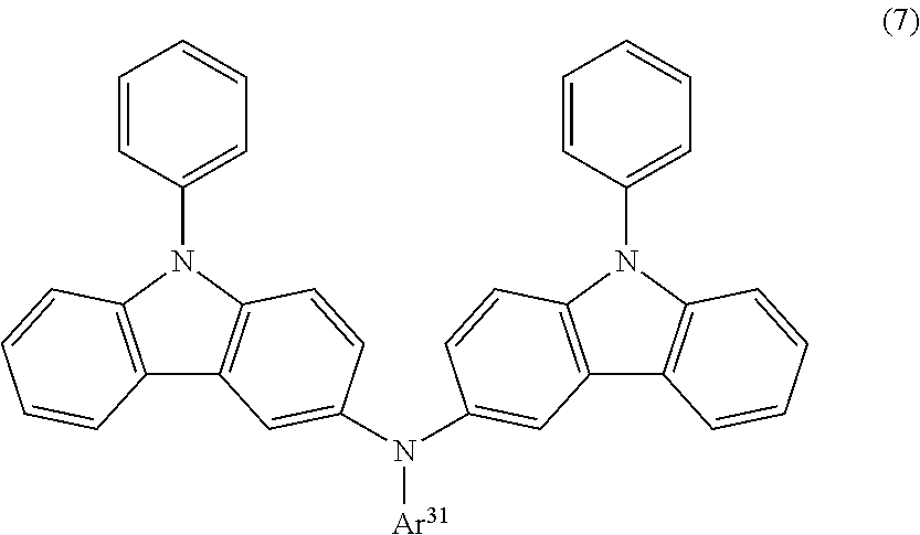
C12=C(N(C3=CC=CC=C3)C3=C1C=C(N([Ar31])C1=CC4=C(N(C5=CC=CC=C5)C5=C4C=CC=C5)C=C1)C=C3)C=CC=C2
